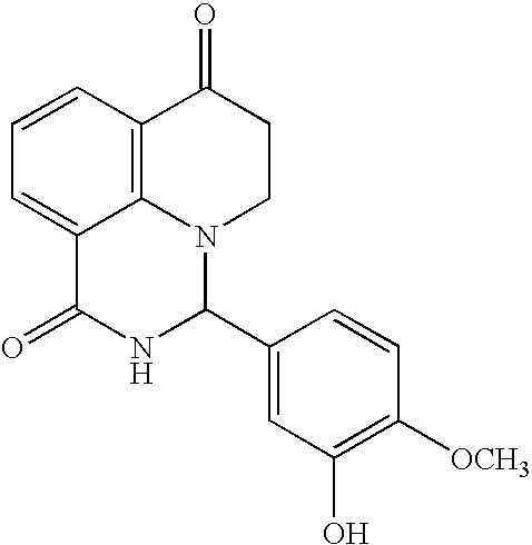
C1=CC2=C3C(=C1)C(=O)NC(C1=CC(O)=C([OCH3])C=C1)N3CCC2=O
